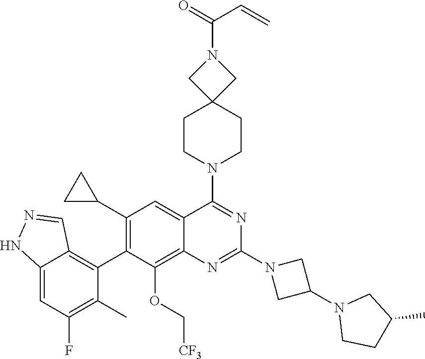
C12=CC(F)=C(C)C(C3=C(C4CC4)C=C4C(=C3OC[CF3])N=C(N3CC(N5CCC(C)C5)C3)N=C4N3CCC4(CC3)CN(C(C=C)=O)C4)=C1C=NN2
